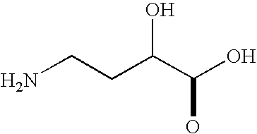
NCCC(C(O)O)O
